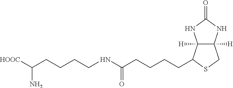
C12([H])C([H])(NC(=O)N1)CSC2CCCCC(NCCCCC([HOOC])N)=O
